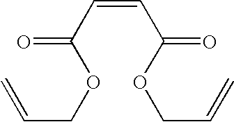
C=CCOC(C=CC(=O)OCC=C)=O
